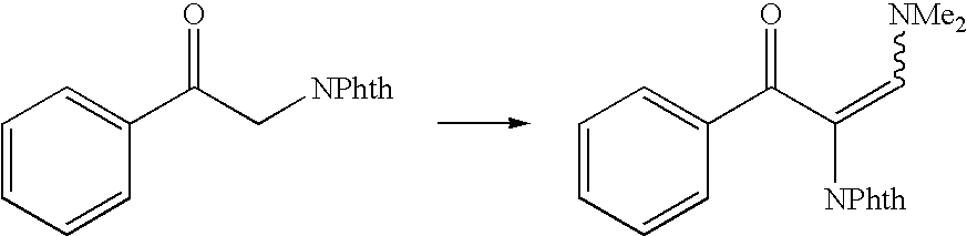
C1=CC=CC(C(C[NPhth])=O)=C1.C1=CC=CC(C(C(=C[NMe2])[NPhth])=O)=C1
